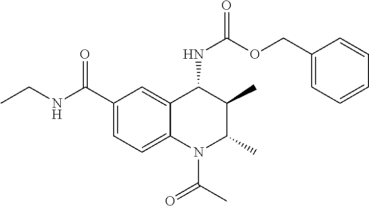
C1(C(NCC)=O)=CC=C2C(=C1)C(NC(OCC1=CC=CC=C1)=O)C(C)C(C)N2C(=O)C
